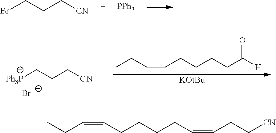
BrCCC[CN].[PPh3].[Ph3P]CCC[CN].[Br-].[KOtBu].C(CCCC([H])=O)C=CCC.C(C=CCCCCC=CCC[CN])C
